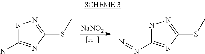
[H].[NaNO2].N1C(N)=NC(SC)=N1.N1C(N=N)=NC(SC)=N1
